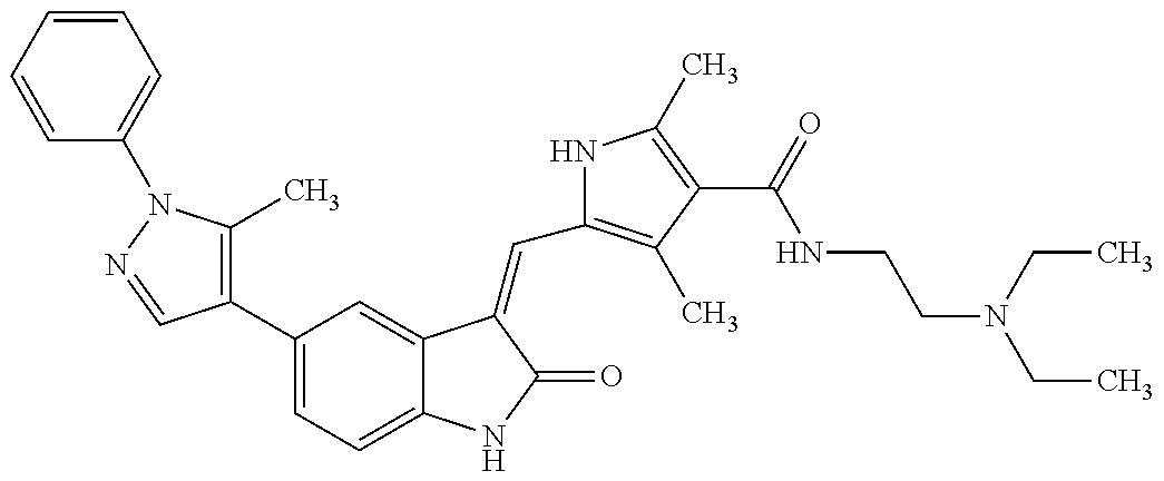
C1(C2=C(C)N(C3=CC=CC=C3)N=C2)=CC=C2C(=C1)C(=CC1=C(C)C(C(=O)NCCN(CC)CC)=C(C)N1)C(=O)N2
